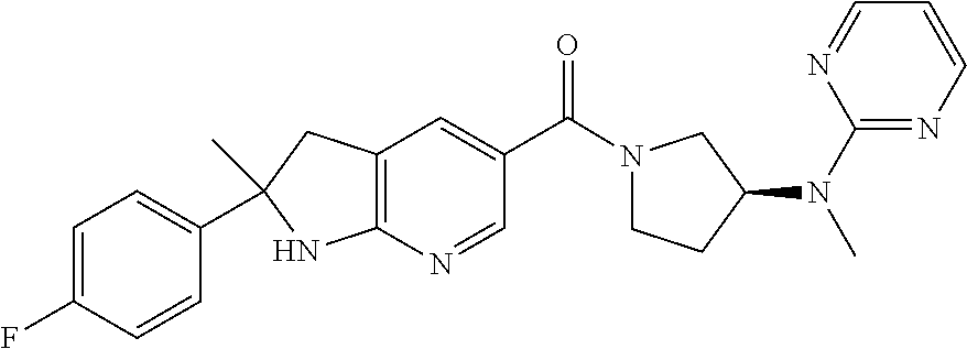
C12=C(N=CC(C(=O)N3CCC(N(C4=NC=CC=N4)C)C3)=C1)NC(C)(C1=CC=C(F)C=C1)C2
